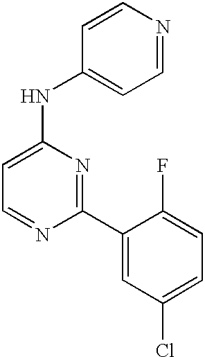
C1=NC(C2=CC(Cl)=CC=C2F)=NC(NC2=CC=NC=C2)=C1
